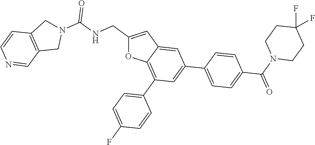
C1(CNC(N2CC3=C(C2)C=NC=C3)=O)=CC2=CC(C3=CC=C(C(=O)N4CCC(F)(F)CC4)C=C3)=CC(C3=CC=C(F)C=C3)=C2O1
